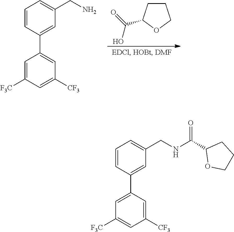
C1CC(C(=O)O)OC1.C1=CC(C2=CC([CF3])=CC([F3C])=C2)=CC(CN)=C1.C1=CC(C2=CC([F3C])=CC([CF3])=C2)=CC(CNC(C2OCCC2)=O)=C1
